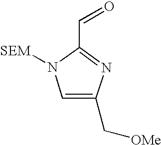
C1(C=O)=NC(C[OMe])=CN1[SEM]
